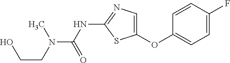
C1=CC(F)=CC=C1OC1=CN=C(NC(=O)N(CCO)C)S1
